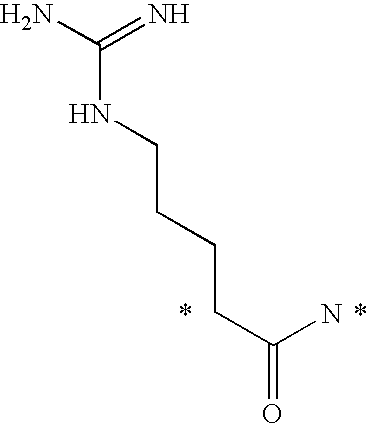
C(NCCCCC(=O)N)(N)=N.*.*
